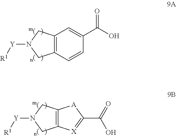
C12=C(C=CC(C(O)=O)=C1)CN([Y][R1])C2.C12=C(CN([Y][R1])C1)[X]=C(C(=O)O)[A]2
